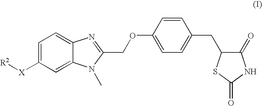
[R2][X]C1=CC=C2C(=C1)N(C)C(COC1=CC=C(CC3C(=O)NC(=O)S3)C=C1)=N2
